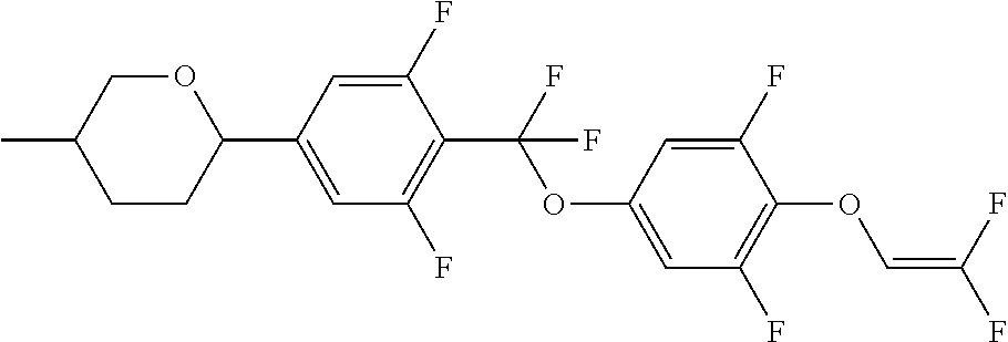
C1CC(C2=CC(F)=C(C(F)(OC3=CC(F)=C(OC=C(F)F)C(F)=C3)F)C(F)=C2)OCC1C
